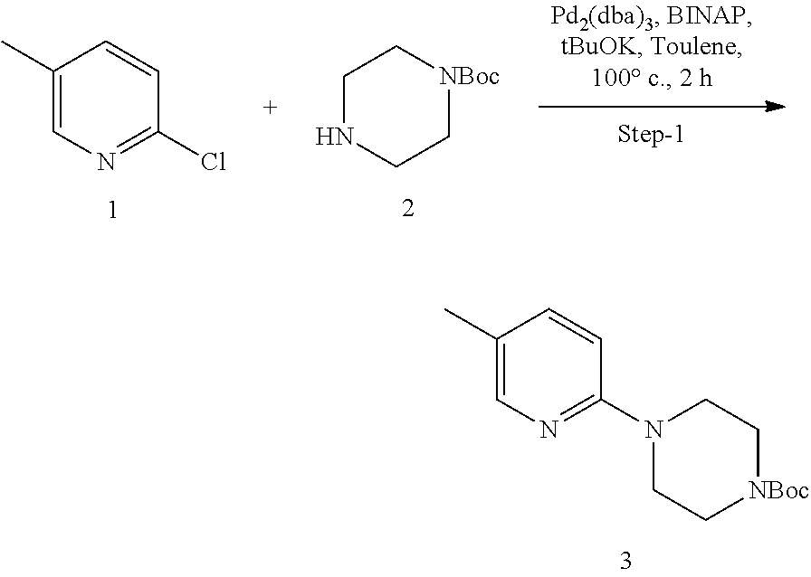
C1(C)=CN=C(N2CC[NBoc]CC2)C=C1.N1CC[NBoc]CC1.C1(C)=CN=C(Cl)C=C1
